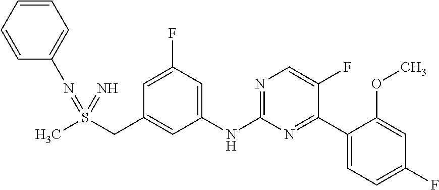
C1=C(F)C=C(NC2=NC=C(F)C(C3=CC=C(F)C=C3OC)=N2)C=C1CS(C)(=NC1=CC=CC=C1)=N
